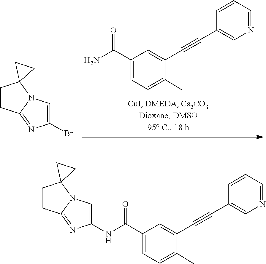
C1(C#CC2=CC(C(N)=O)=CC=C2C)=CN=CC=C1.C1(Br)=CN2C(=N1)CCC21CC1.C1(C#CC2=CC(C(NC3=CN4C(=N3)CCC43CC3)=O)=CC=C2C)=CN=CC=C1
